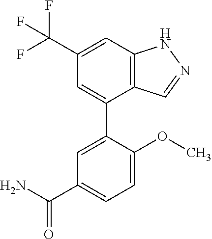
C12=C(C=C(C(F)(F)F)C=C1C1=CC(C(N)=O)=CC=C1OC)NN=C2
